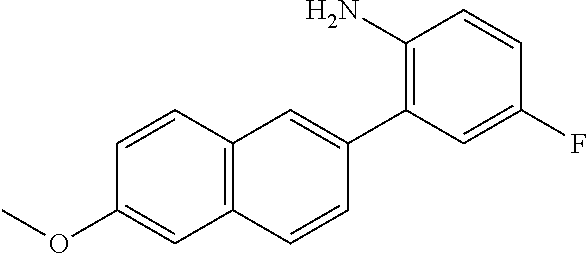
C12=C(C=CC(OC)=C1)C=C(C1=C(N)C=CC(F)=C1)C=C2
